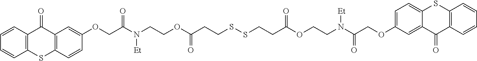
C1=CC2=C(C=C1)SC1=C(C2=O)C=C(OCC(N(CCOC(CCSSCCC(OCCN(C(COC2=CC=C3C(=C2)C(=O)C2=C(S3)C=CC=C2)=O)[Et])=O)=O)[Et])=O)C=C1
